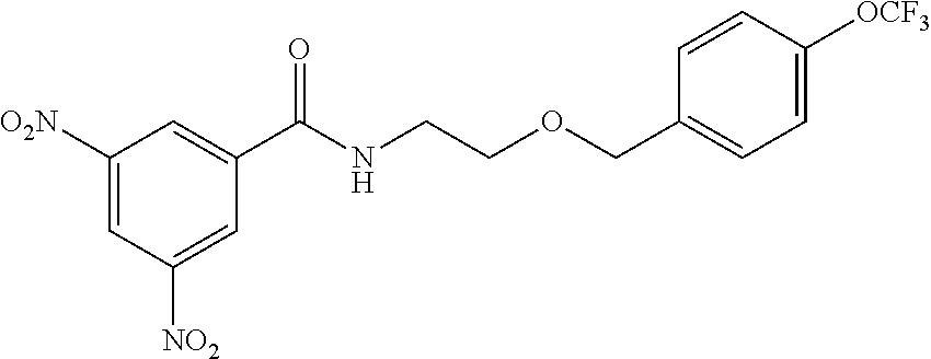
C1([O2N])=CC([NO2])=CC(C(NCCOCC2=CC=C([OCF3])C=C2)=O)=C1
